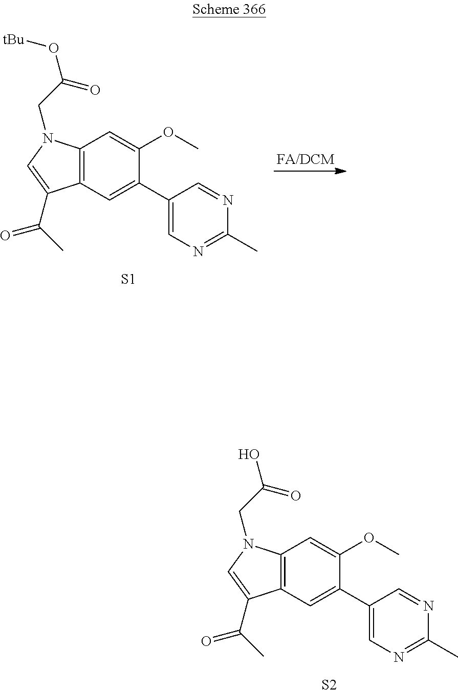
C12=C(C=C(C3=CN=C(C)N=C3)C(OC)=C1)C(C(=O)C)=CN2CC(=O)O[tBu].[S1].C12=C(C=C(C3=CN=C(C)N=C3)C(OC)=C1)C(C(=O)C)=CN2CC(=O)O.[S2]
